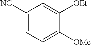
C1([NC])=CC=C([OMe])C([OEt])=C1
